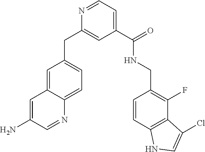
C1=C2C(=CC=C1CC1=CC(C(=O)NCC3=C(F)C4=C(C=C3)NC=C4Cl)=CC=N1)N=CC(N)=C2
